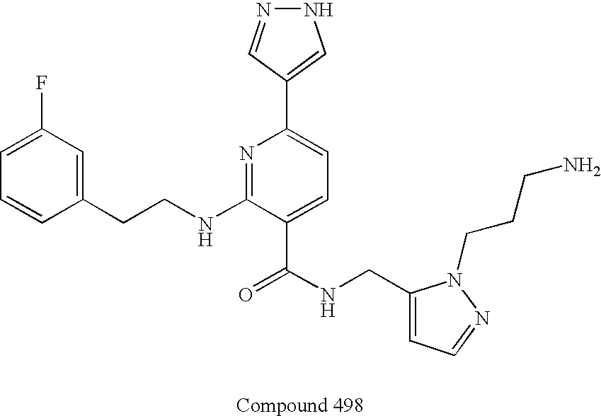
C1=CC(CCNC2=NC(C3=CNN=C3)=CC=C2C(NCC2=CC=NN2CCCN)=O)=CC(F)=C1
